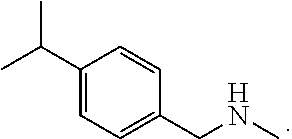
C1(C(C)C)=CC=C(CNC)C=C1
